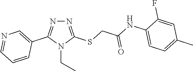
N1=C(SCC(NC2=CC=C(C)C=C2F)=O)N(CC)C(C2=CN=CC=C2)=N1
